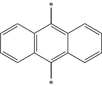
C12=C(C(C)=C3C(=C1C)C=CC=C3)C=CC=C2
